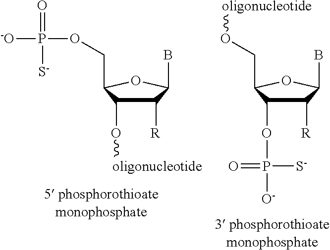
C1([R])C(OP([S-])(=O)[O-])C(CO[oligonucleotide])OC1B.C1([R])C(O[oligonucleotide])C(COP([-O])(=O)[S-])OC1B
